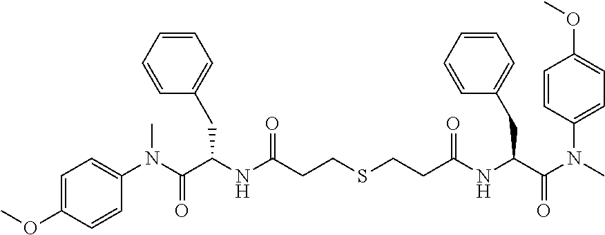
C1(N(C(C(NC(=O)CCSCCC(NC(C(N(C)C2=CC=C(OC)C=C2)=O)CC2=CC=CC=C2)=O)CC2=CC=CC=C2)=O)C)=CC=C(OC)C=C1
